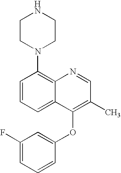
C1CN(C2=C3C(=CC=C2)C(OC2=CC(F)=CC=C2)=C(C)C=N3)CCN1
